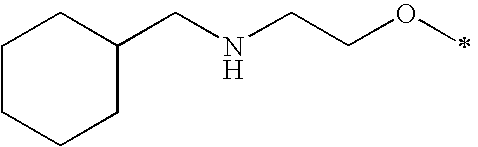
C1CCCC(CNCCOC)C1
